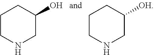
C1CNCC(O)C1.C1CNCC([OH])C1
